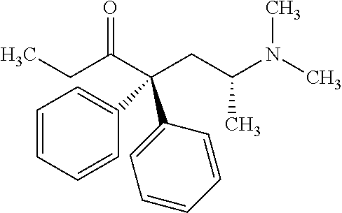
C(C(C(CC(N(C)C)C)(C1=CC=CC=C1)C1=CC=CC=C1)=O)C
